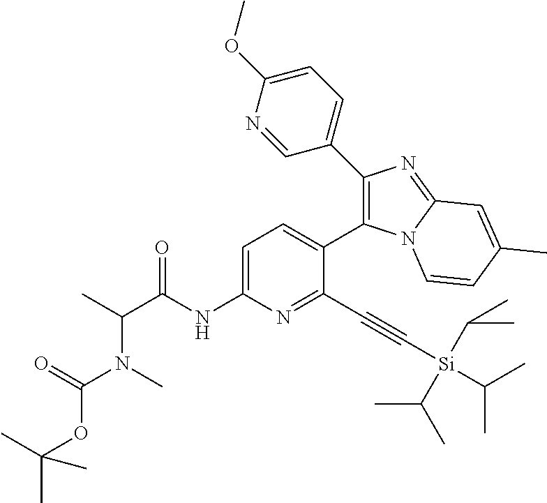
C1=C(NC(C(C)N(C)C(=O)OC(C)(C)C)=O)N=C(C#C[Si](C(C)C)(C(C)C)C(C)C)C(C2=C(C3=CC=C(OC)N=C3)N=C3N2C=CC(C)=C3)=C1
